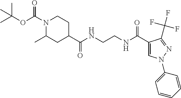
CC1CC(C(NCCNC(C2=CN(C3=CC=CC=C3)N=C2C(F)(F)F)=O)=O)CCN1C(=O)OC(C)(C)C
